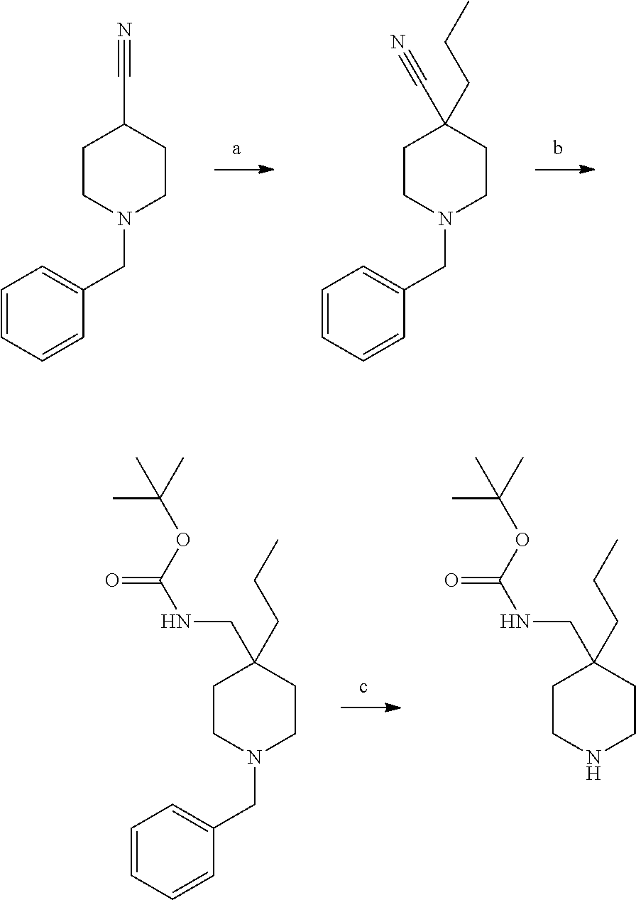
C1CN(CC2=CC=CC=C2)CCC1C#N.C1CN(CC2=CC=CC=C2)CCC1(C#N)CCC.C1CN(CC2=CC=CC=C2)CCC1(CNC(=O)OC(C)(C)C)CCC.C1CNCCC1(CNC(=O)OC(C)(C)C)CCC
